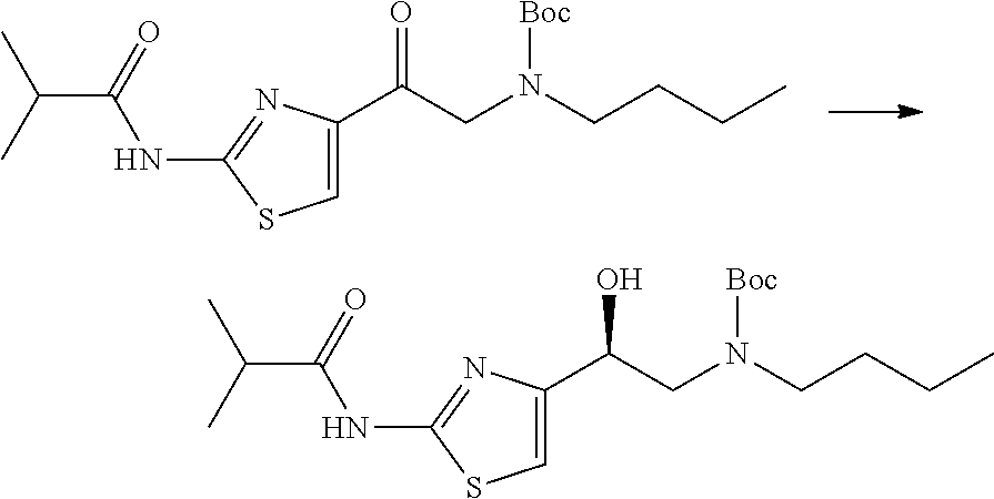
C1=C(C(CN(CCCC)[Boc])=O)N=C(NC(C(C)C)=O)S1.C1=C(C(CN(CCCC)[Boc])O)N=C(NC(C(C)C)=O)S1
